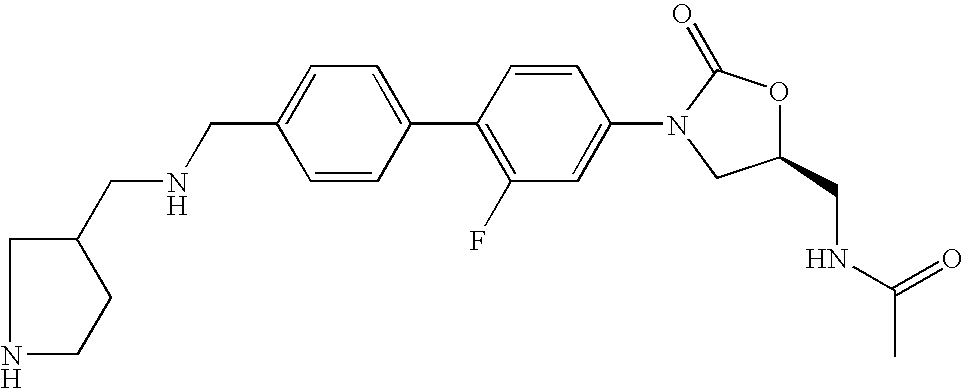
C1=C(CNCC2CNCC2)C=CC(C2=C(F)C=C(N3CC(CNC(C)=O)OC3=O)C=C2)=C1
